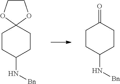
O1CCOC12CCC(N[Bn])CC2.C1CC(N[Bn])CCC1=O
